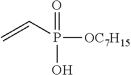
C=CP(=O)(O)[OC7H15]
